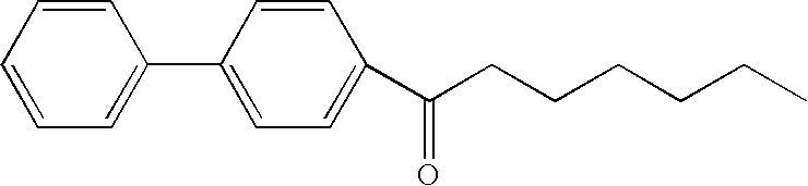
C1=CC=CC=C1C1=CC=C(C(CCCCCC)=O)C=C1
